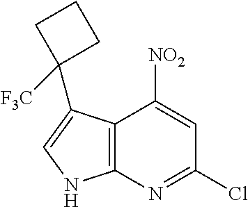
C12=C(N=C(Cl)C=C1[NO2])NC=C2C1([F3C])CCC1
